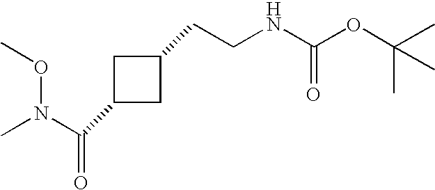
O(N(C)C(=O)C1CC(CCNC(OC(C)(C)C)=O)C1)C
